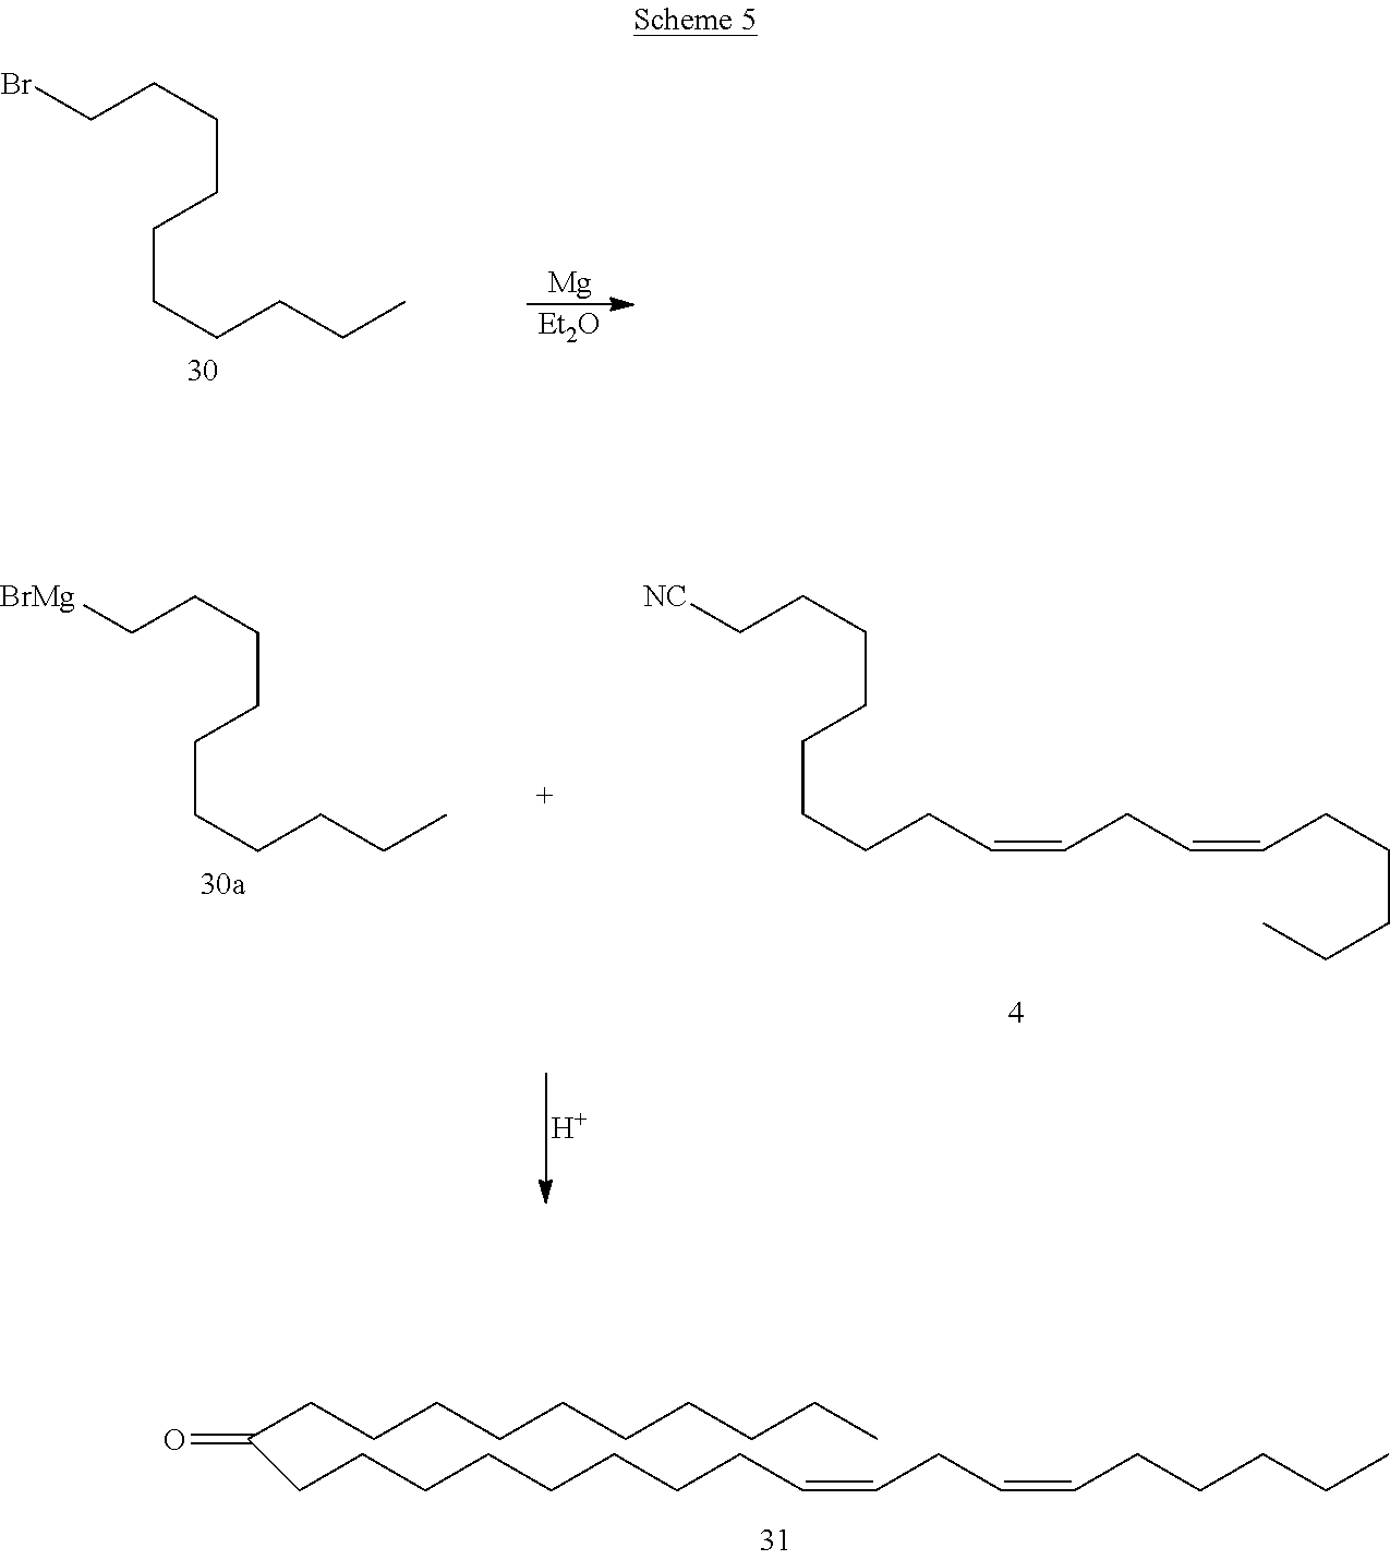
C(CCCCCCCCC)C(CCCCCCCCC=CCC=CCCCCC)=O.[Mg].[Et2O].BrCCCCCCCCCC.[NC]CCCCCCCCC=CCC=CCCCCC.[BrMg]CCCCCCCCCC.[H]
